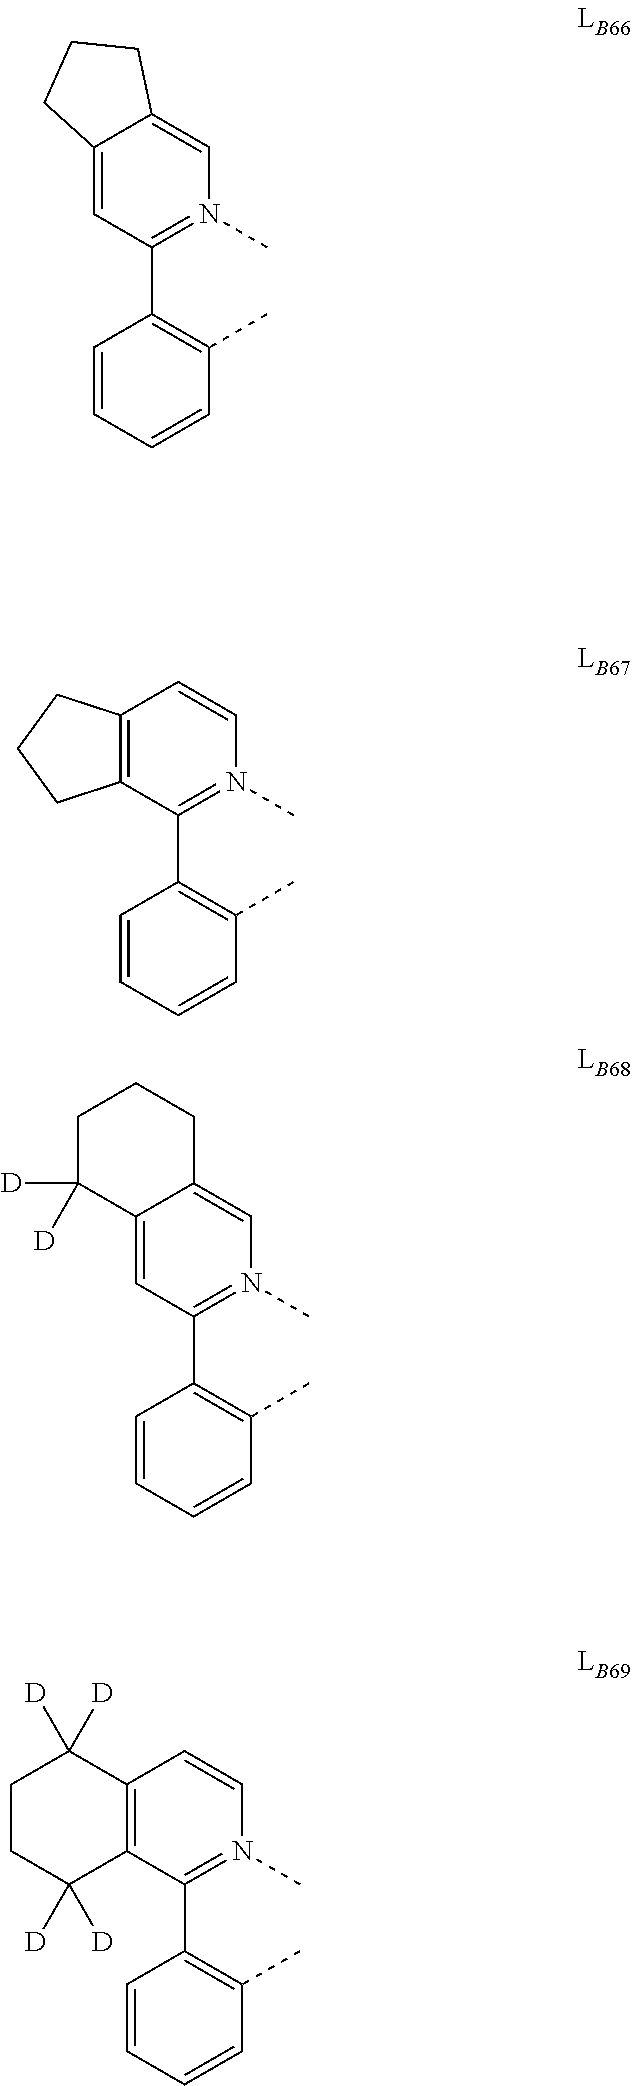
C1=CC=CC(C)=C1C1=N(C)C=C2C(=C1)CCC2.C1=CC=CC(C)=C1C1=N(C)C=CC2=C1CCC2.C1=CC=CC(C)=C1C1=N(C)C=C2C(=C1)C([D])([D])CCC2.C1=CC=CC(C)=C1C1=N(C)C=CC2=C1C([D])([D])CCC2([D])[D]
